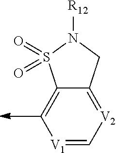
[V1]1=C[V2]=C2C(=C1)S(=O)(=O)N([R12])C2
